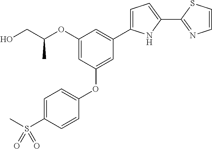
C1(OC(CO)C)=CC(OC2=CC=C(S(C)(=O)=O)C=C2)=CC(C2=CC=C(C3=NC=CS3)N2)=C1
